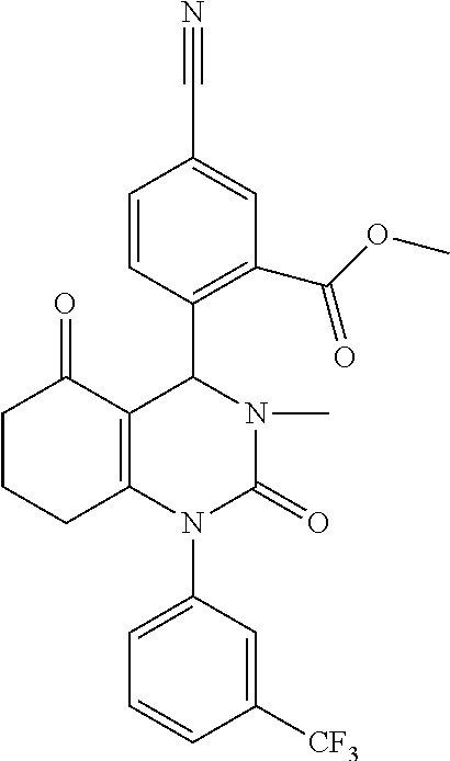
C12=C(N(C3=CC=CC([CF3])=C3)C(=O)N(C)C1C1=C(C(OC)=O)C=C(C#N)C=C1)CCCC2=O
